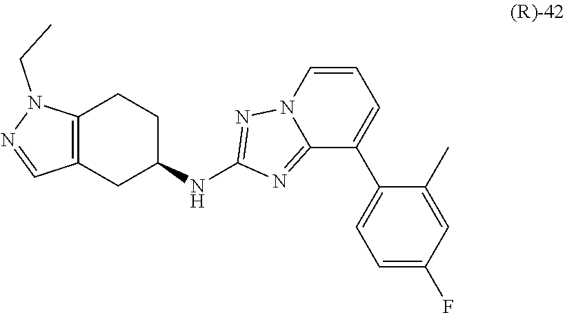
C12=NC(NC3CCC4=C(C=NN4CC)C3)=NN1C=CC=C2C1=CC=C(F)C=C1C
